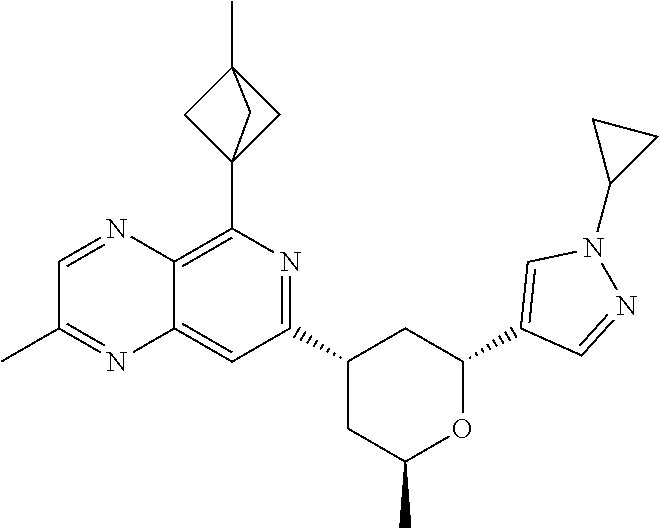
C1(C23CC(C)(C2)C3)=C2C(=CC(C3CC(C)OC(C4=CN(C5CC5)N=C4)C3)=N1)N=C(C)C=N2
